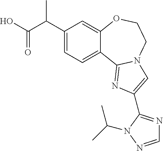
C1(C(C(O)=O)C)=CC=C2C(=C1)OCCN1C2=NC(C2=NC=NN2C(C)C)=C1
